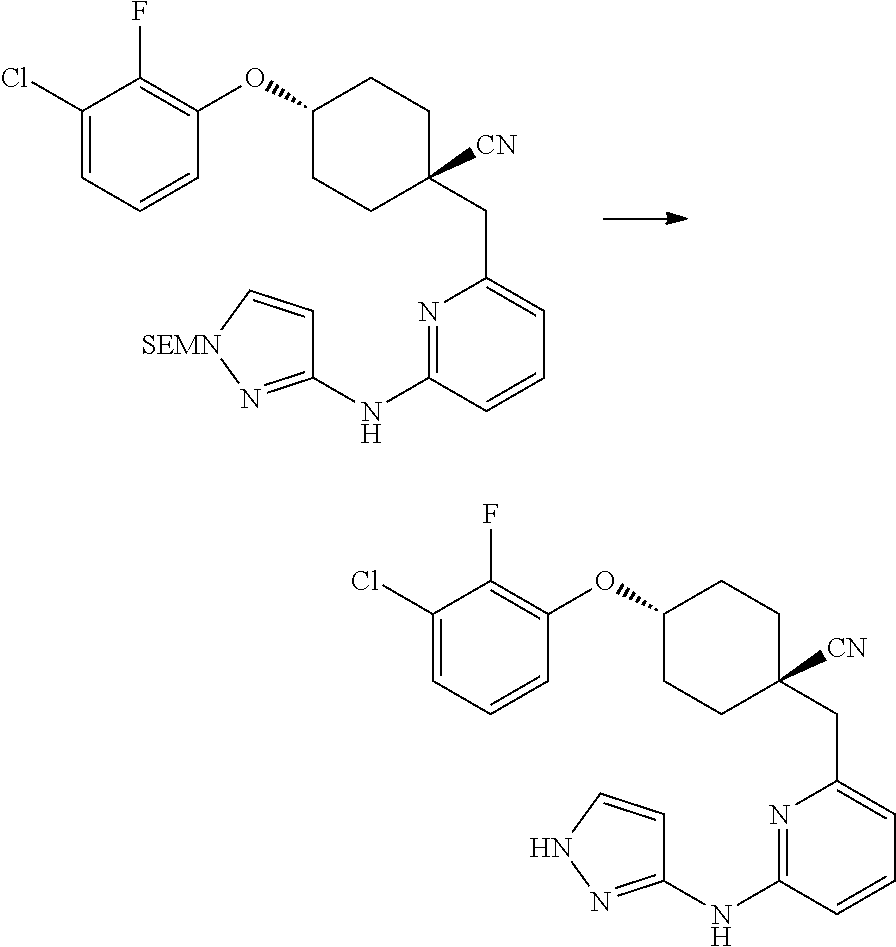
N1=C(NC2=N[SEMN]C=C2)C=CC=C1CC1([CN])CCC(OC2=C(F)C(Cl)=CC=C2)CC1.N1=C(NC2=NNC=C2)C=CC=C1CC1([CN])CCC(OC2=C(F)C(Cl)=CC=C2)CC1
